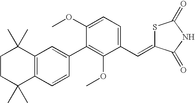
C1CC(C)(C)C2=C(C1(C)C)C=C(C1=C(OC)C(C=C3SC(=O)NC3=O)=CC=C1OC)C=C2
